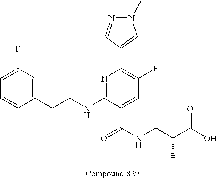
C1=CC(CCNC2=NC(C3=CN(C)N=C3)=C(F)C=C2C(NCC(C(O)=O)C)=O)=CC(F)=C1
